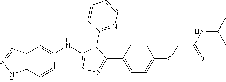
N1=C(C2=CC=C(OCC(NC(C)C)=O)C=C2)N(C2=NC=CC=C2)C(NC2=CC3=C(NN=C3)C=C2)=N1
